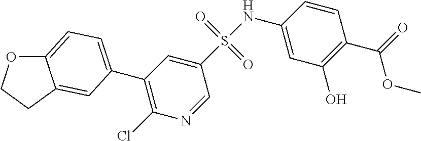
C1(S(NC2=CC(O)=C(C(=O)OC)C=C2)(=O)=O)=CC(C2=CC=C3OCCC3=C2)=C(Cl)N=C1
